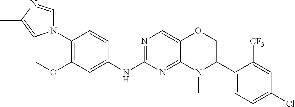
N1(C2=C(OC)C=C(NC3=NC=C4C(=N3)N(C)C(C3=CC=C(Cl)C=C3[CF3])CO4)C=C2)C=NC(C)=C1
